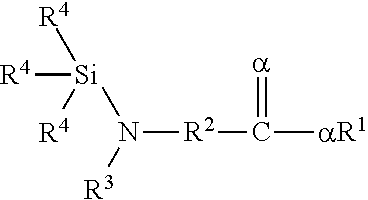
N([R2]C([aR1])=[a])([R3])[Si]([R4])([R4])[R4]
